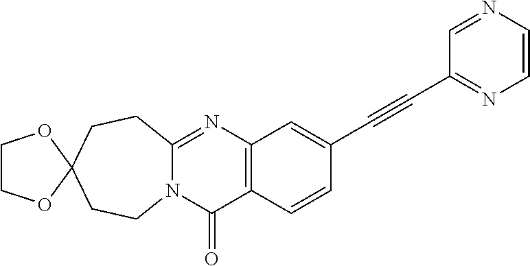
N12C(=NC3=C(C1=O)C=CC(C#CC1=NC=CN=C1)=C3)CCC1(CC2)OCCO1
